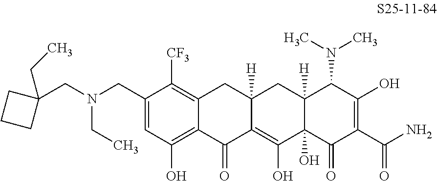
C1(CN(CC2(CC)CCC2)CC)=CC(O)=C2C(=C1[CF3])CC1([H])C(=C(O)C3(O)C([H])(C1)C(N(C)C)C(O)=C(C(N)=O)C3=O)C2=O
